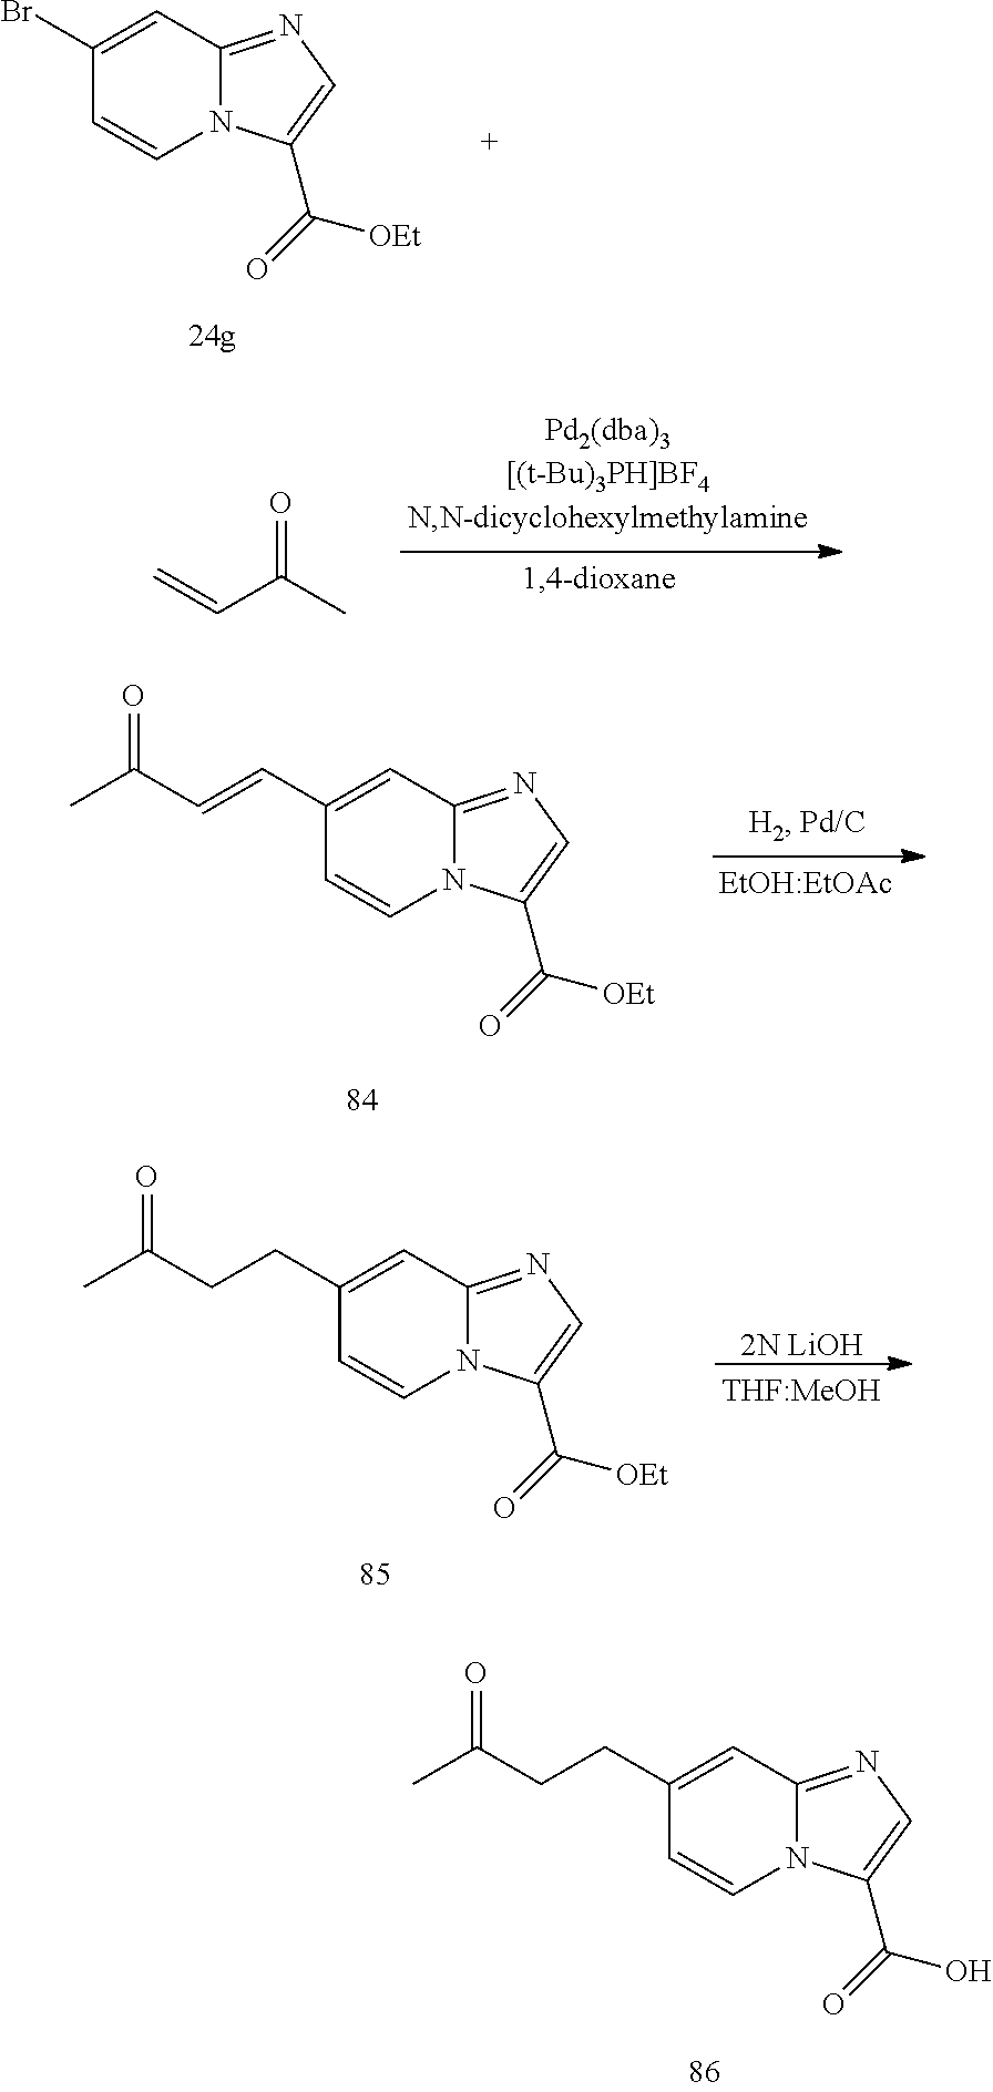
C1(Br)=CC2=NC=C(C(=O)[OEt])N2C=C1.C(C(C)=O)=C.C1(C=CC(C)=O)=CC2=NC=C(C(=O)[OEt])N2C=C1.C1(CCC(C)=O)=CC2=NC=C(C(=O)O)N2C=C1.C1(CCC(C)=O)=CC2=NC=C(C(=O)[OEt])N2C=C1.[2N LiOH]
